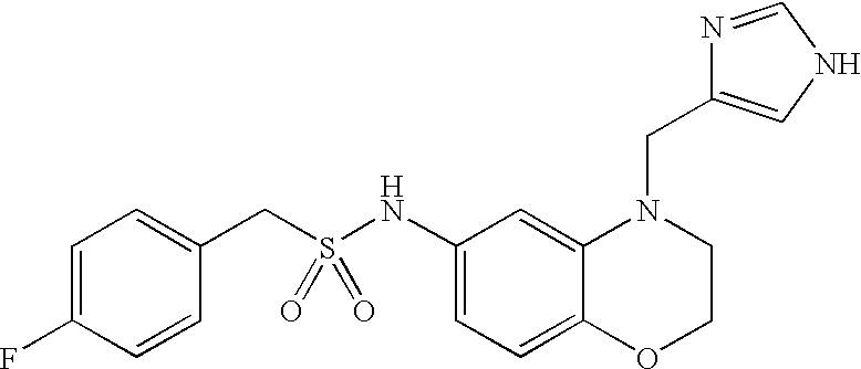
C1(NS(CC2=CC=C(F)C=C2)(=O)=O)=CC=C2C(=C1)N(CC1=CNC=N1)CCO2
